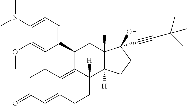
CN(C)C1=CC=C(C2C3=C4C(=CC(=O)CC4)CCC3([H])C3([H])C(C)(C2)C(O)(C#CC(C)(C)C)CC3)C=C1OC
